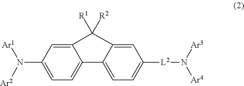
C12=CC(N([Ar2])[Ar1])=CC=C1C1=CC=C([L2]N([Ar3])[Ar4])C=C1C2([R2])[R1]
